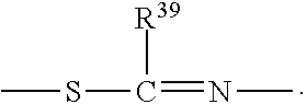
[R39]C(=NC)SC
